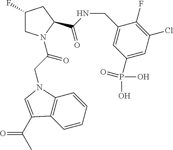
C1C(F)CC(C(=O)NCC2=CC(P(O)(=O)O)=CC(Cl)=C2F)N1C(CN1C2=C(C=CC=C2)C(C(=O)C)=C1)=O
